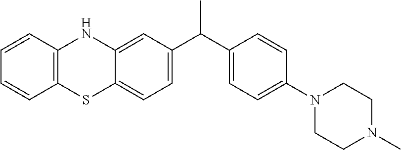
N1(C2=CC=C(C(C3=CC=C4C(=C3)NC3=C(S4)C=CC=C3)C)C=C2)CCN(C)CC1
